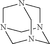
N12CN3CN(C1)CN(C2)C3
